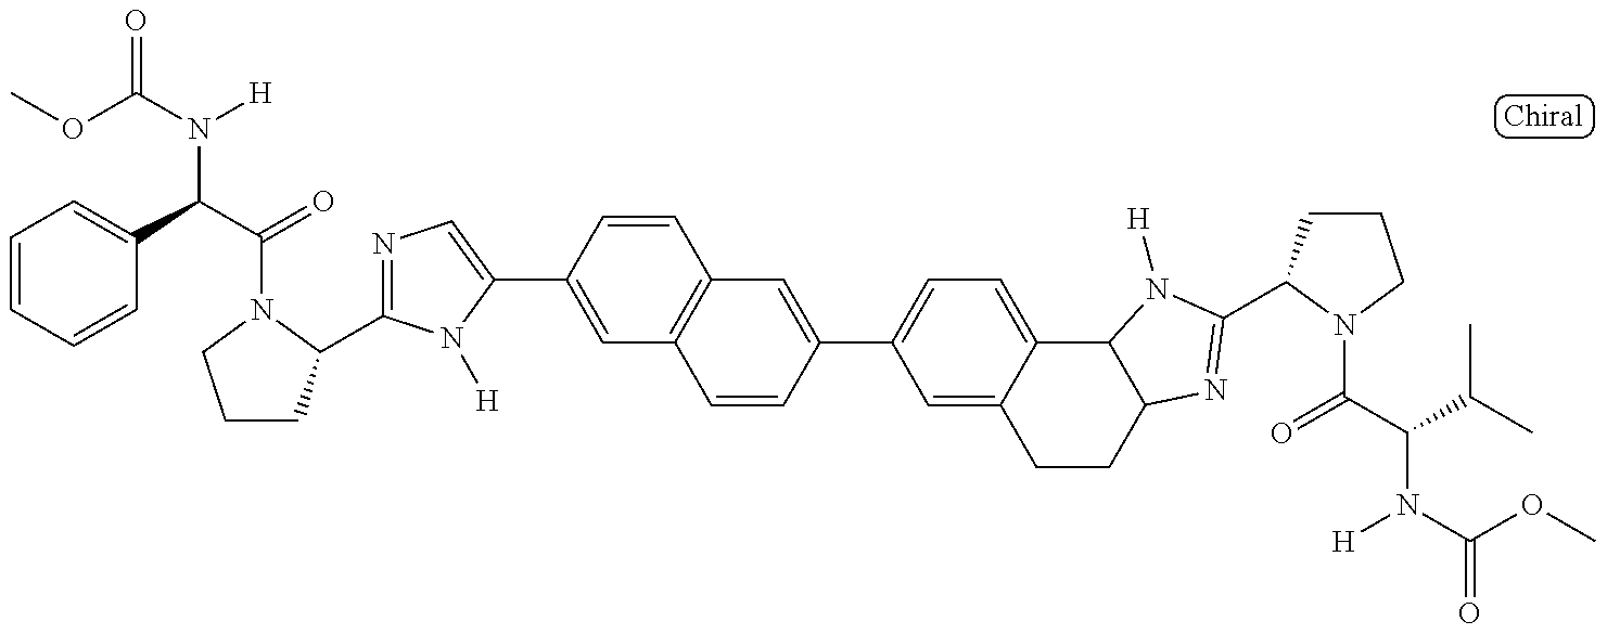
COC(N([H])C(C(=O)N1C(C2=NC=C(C3=CC4=C(C=C3)C=C(C3=CC=C5C(=C3)CCC3C5N([H])C(C5CCCN5C(=O)C(N([H])C(=O)OC)C(C)C)=N3)C=C4)N2[H])CCC1)C1=CC=CC=C1)=O
